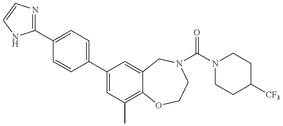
C1(C2=NC=CN2)=CC=C(C2=CC(C)=C3C(=C2)CN(C(=O)N2CCC([CF3])CC2)CCO3)C=C1
